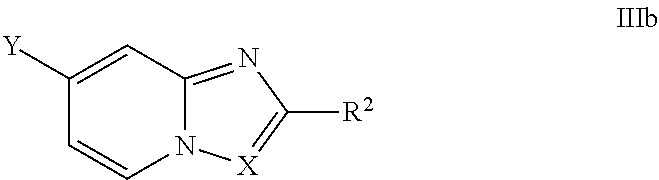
C1=CN2C(=NC([R2])=[X]2)C=C1[Y]
